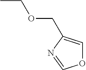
CCOCC1=COC=N1
